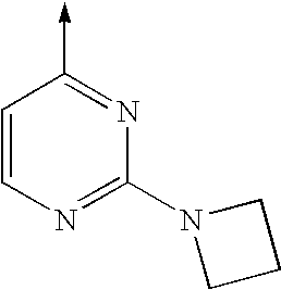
C1=CN=C(N2CCC2)N=C1->C
